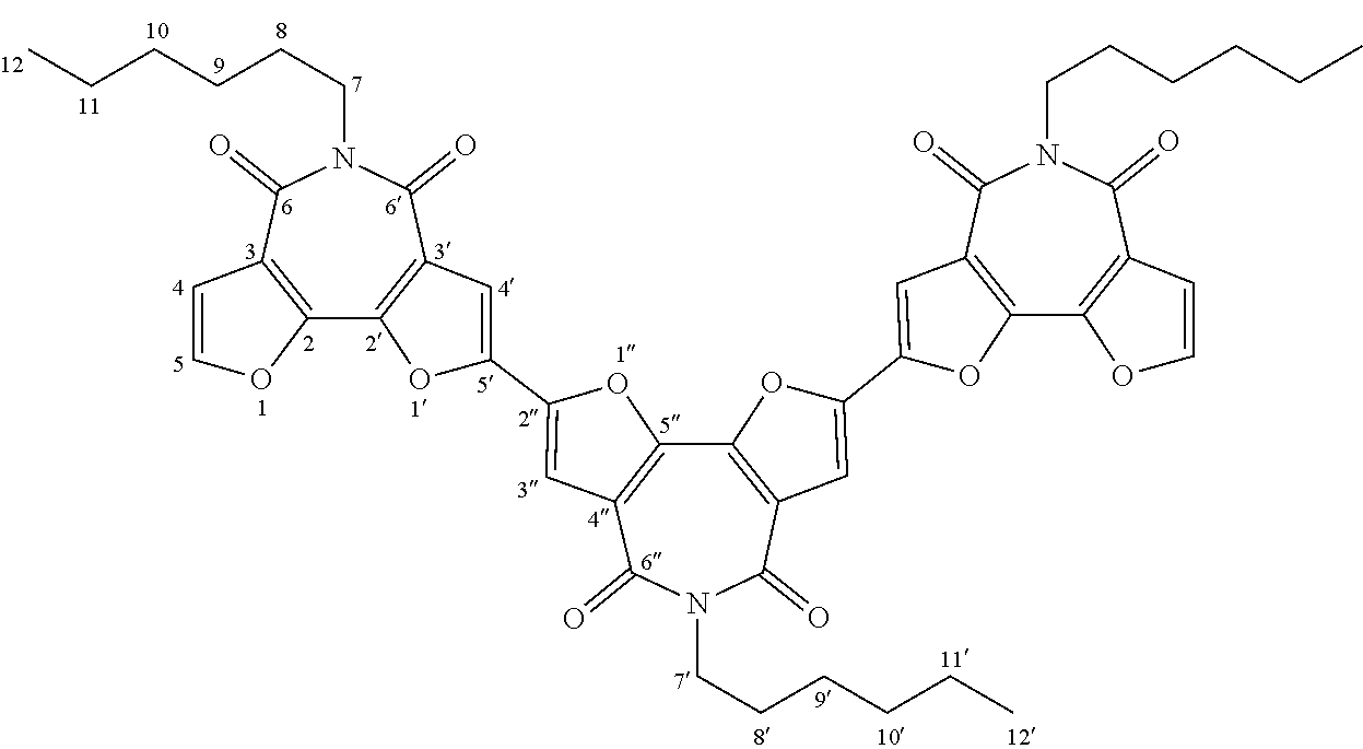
C12=C(C(=O)N(CCCCCC)C(=O)C3=C1OC(C1=CC4=C(O1)C1=C(C(=O)N(CCCCCC)C4=O)C=C(C4=CC5=C(O4)C4=C(C(=O)N(CCCCCC)C5=O)C=CO4)O1)=C3)C=CO2
